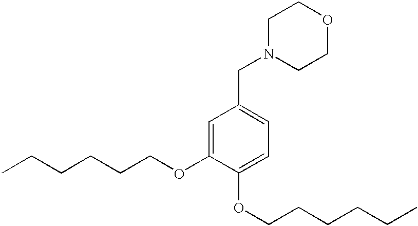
N1(CC2=CC=C(OCCCCCC)C(OCCCCCC)=C2)CCOCC1
